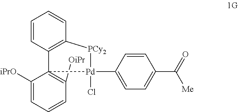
[OiPr]C1=C2(C3=C(C=CC=C3)[PCy2][Pd]2(C2=CC=C(C([Me])=O)C=C2)Cl)C([iPrO])=CC=C1
